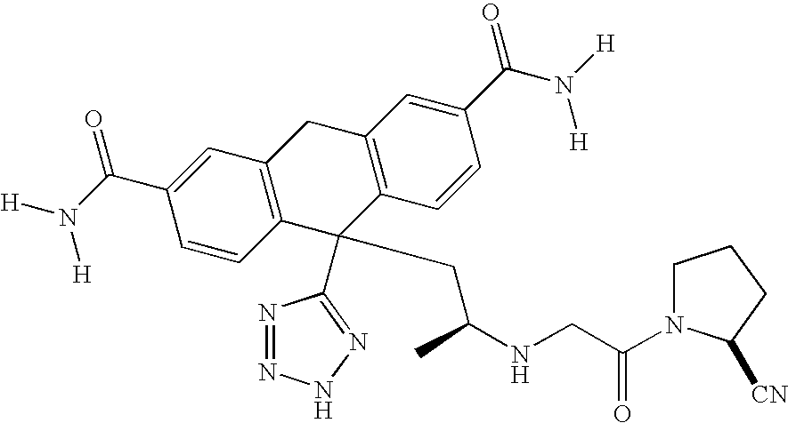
N1=NNN=C1C1(CC(NCC(=O)N2CCCC2[CN])C)C2=C(CC3=C1C=CC(C(N([H])[H])=O)=C3)C=C(C(N([H])[H])=O)C=C2
